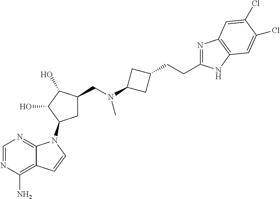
C1=NC(N)=C2C(=N1)N(C1CC(CN(C3CC(CCC4=NC5=C(N4)C=C(Cl)C(Cl)=C5)C3)C)C(O)C1O)C=C2
